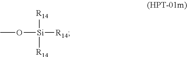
[R14][Si]([R14])(OC)[R14]
